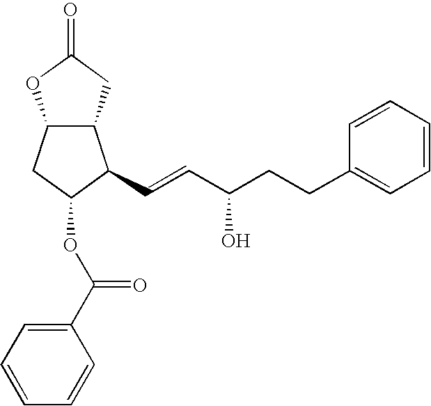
C1=CC=CC(CCC(C=CC2C3C(CC2OC(C2=CC=CC=C2)=O)OC(=O)C3)O)=C1
